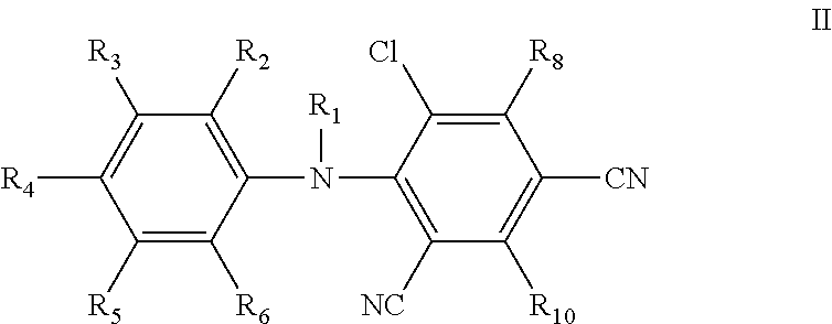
C1(N([R1])C2=C([NC])C([R10])=C([CN])C([R8])=C2Cl)=C([R2])C([R3])=C([R4])C([R5])=C1[R6]
